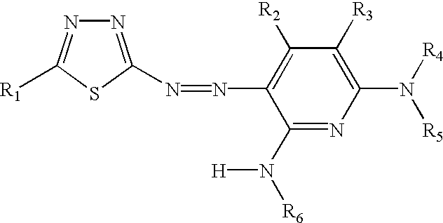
N1=C(N=NC2=C([R2])C([R3])=C(N([R5])[R4])N=C2N([H])[R6])SC([R1])=N1
